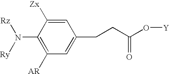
C1([AR])=C(N([Ry])[Rz])C([Zx])=CC(CCC(O[Y])=O)=C1
